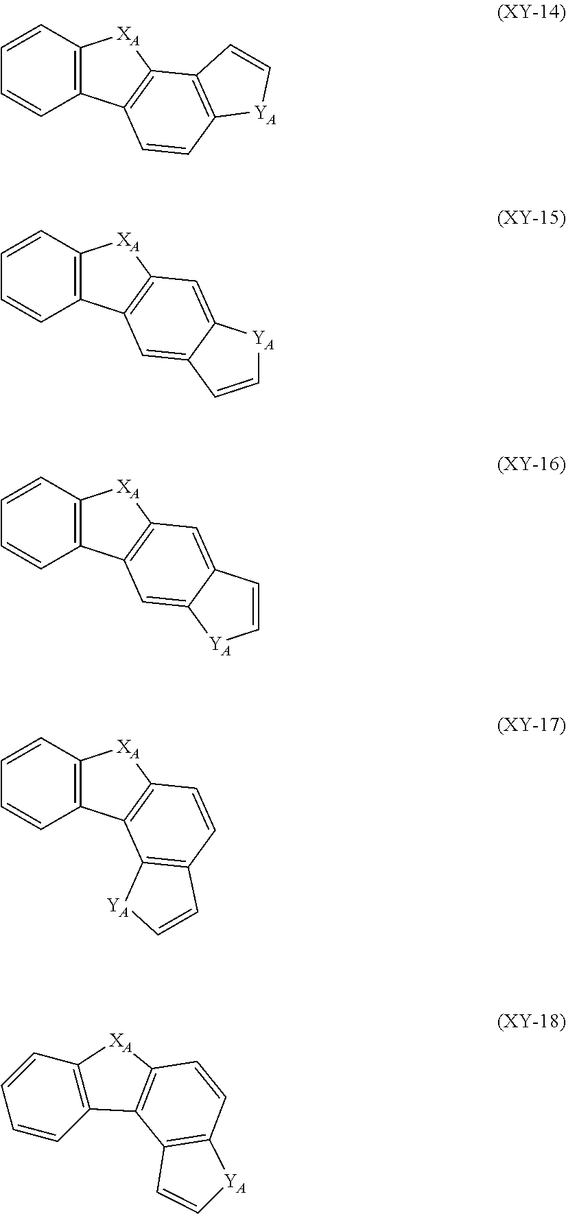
C1=CC=CC2=C1[XA]C1=C2C=CC2=C1C=C[YA]2.C1=CC=CC2=C1[XA]C1=C2C=C2C(=C1)[YA]C=C2.C1=CC=CC2=C1[XA]C1=C2C=C2C(=C1)C=C[YA]2.C1=CC=CC2=C1[XA]C1=C2C2=C(C=C1)C=C[YA]2.C1=CC=CC2=C1[XA]C1=C2C2=C(C=C1)[YA]C=C2
